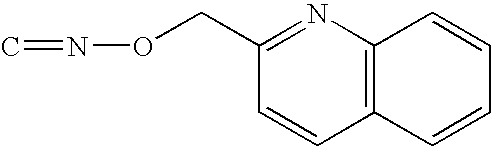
C=NOCC1=NC2=C(C=C1)C=CC=C2
